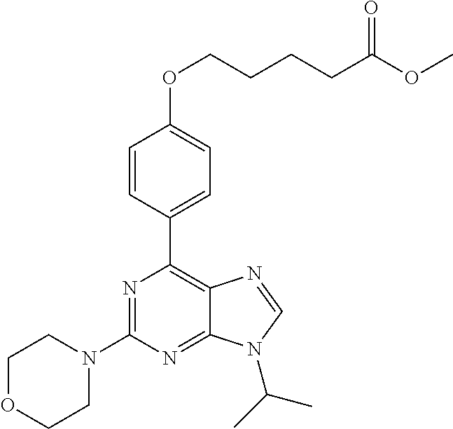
C1=CC(C2=C3C(=NC(N4CCOCC4)=N2)N(C(C)C)C=N3)=CC=C1OCCCCC(OC)=O
